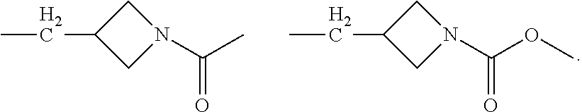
C1C(CC)CN1C(C)=O.C1C(CC)CN1C(OC)=O
